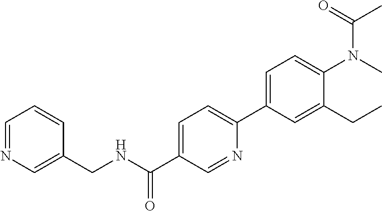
C1=NC=C(CNC(C2=CC=C(C3=CC=C(N(C)C(=O)C)C(CC)=C3)N=C2)=O)C=C1
